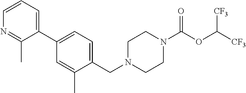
C1(C2=CC=CN=C2C)=CC=C(CN2CCN(C(OC([CF3])[CF3])=O)CC2)C(C)=C1
